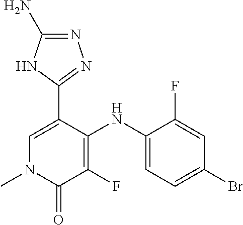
N1=C(N)NC(C2=CN(C)C(=O)C(F)=C2NC2=CC=C(Br)C=C2F)=N1
